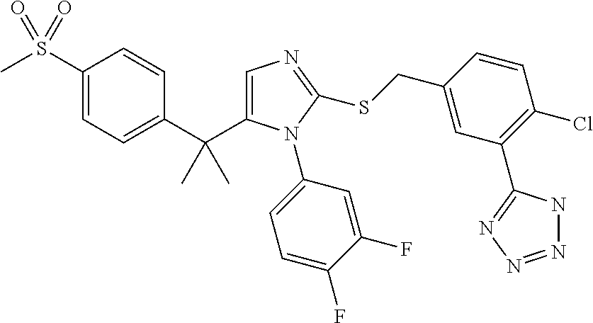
C1(S(C)(=O)=O)=CC=C(C(C)(C)C2=CN=C(SCC3=CC(C4=NN=NN4)=C(Cl)C=C3)N2C2=CC=C(F)C(F)=C2)C=C1
